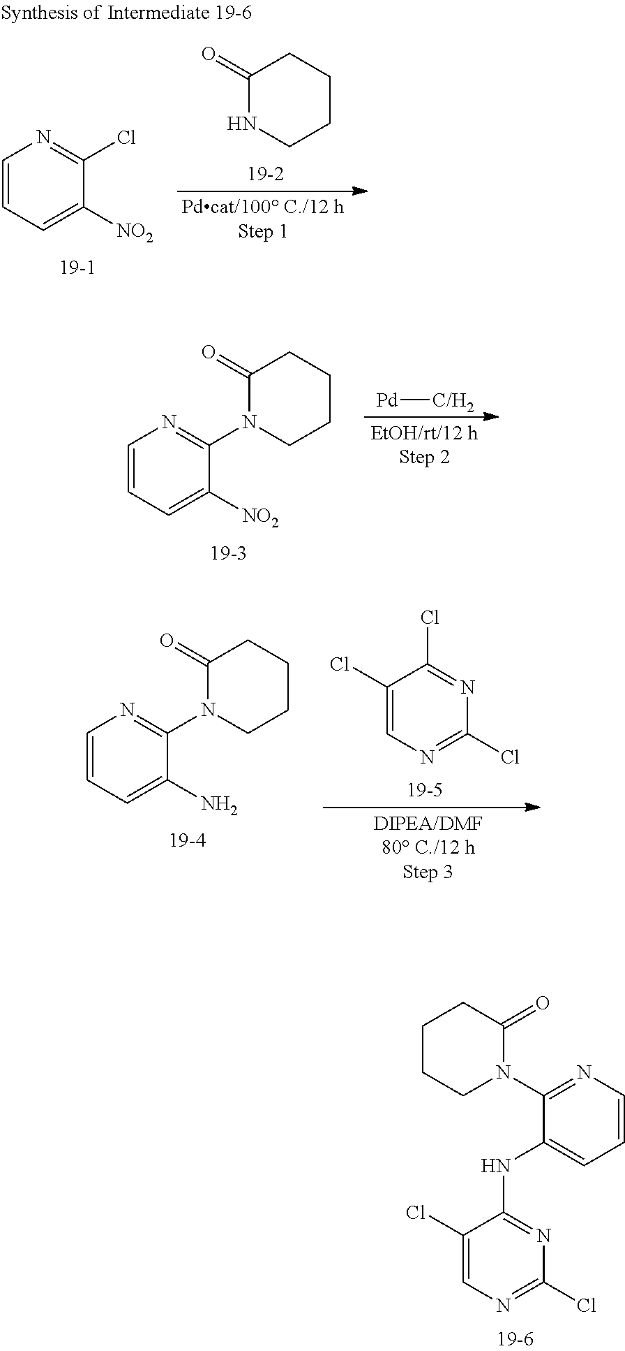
N1=C(Cl)N=C(NC2=CC=CN=C2N2CCCCC2=O)C(Cl)=C1.C1CN(C2=NC=CC=C2[NO2])C(=O)CC1.[Pd][C/H2].C1CN(C2=NC=CC=C2N)C(=O)CC1.N1=C(Cl)C(Cl)=CN=C1Cl.C1=CN=C(Cl)C([NO2])=C1.C1CNC(=O)CC1
